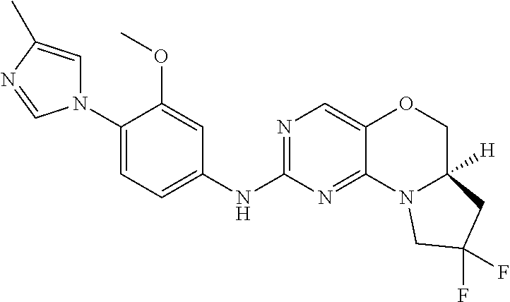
C1(N2C=C(C)N=C2)=CC=C(NC2=NC=C3C(=N2)N2C([H])(CO3)CC(F)(F)C2)C=C1OC
